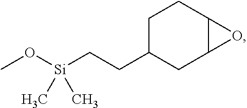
[Si](CCC1CC2C(CC1)O2)(OC)(C)C
